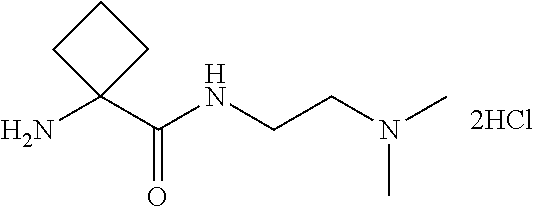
NC1(C(NCCN(C)C)=O)CCC1
